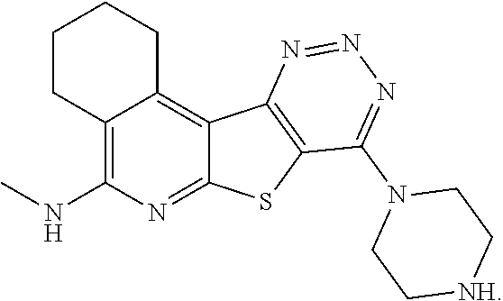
C1CC2=C(NC)N=C3C(=C2CC1)C1=C(S3)C(N2CC[NH]CC2)=NN=N1
